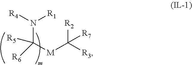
[R3]C([M]C([R6])([R5])N([R4])[R1])([R2])[R7]
